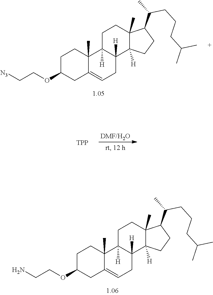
C1C(OCC[N3])CC2=CCC3([H])C([H])(C2(C)C1)CCC1(C)C3([H])CCC1C(C)CCCC(C)C.[TPP].[DMF/H2O].C1C(OCCN)CC2=CCC3([H])C([H])(C2(C)C1)CCC1(C)C3([H])CCC1C(C)CCCC(C)C
